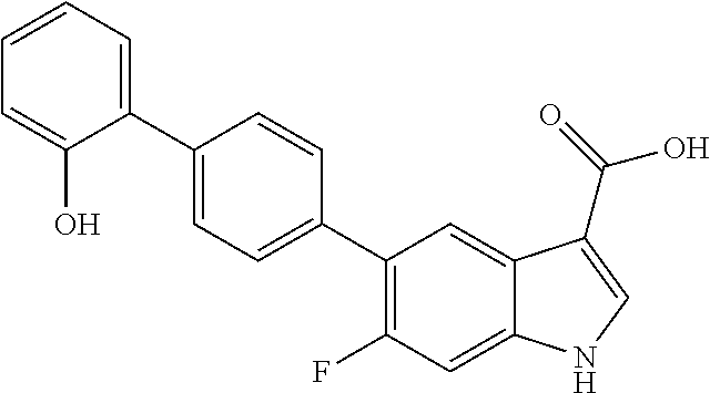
C1(C2=CC=CC=C2O)=CC=C(C2=C(F)C=C3C(=C2)C(C(=O)O)=CN3)C=C1
